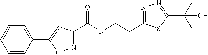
C1=CC(C2=CC(C(NCCC3=NN=C(C(C)(C)O)S3)=O)=NO2)=CC=C1
